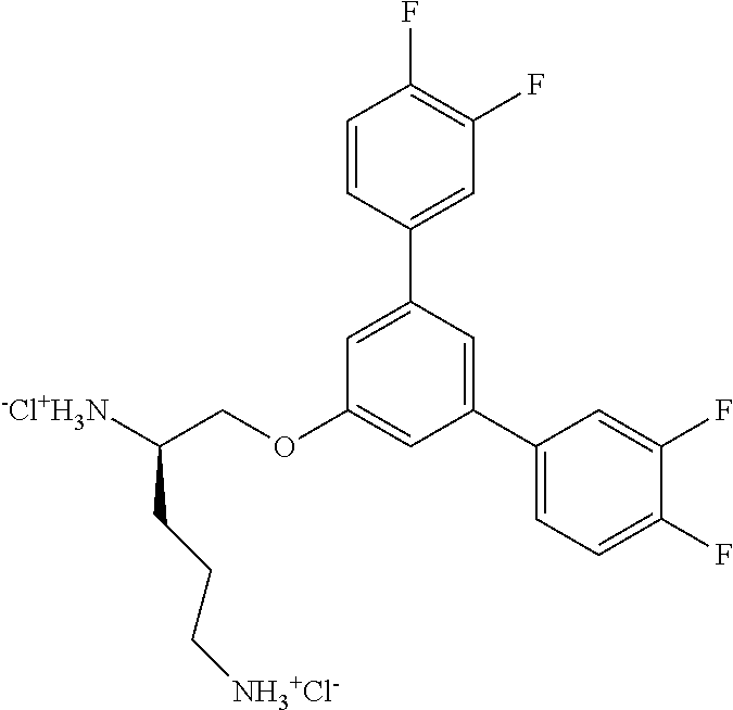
O(CC([-Cl+H3N])CCC[NH3+Cl-])C1=CC(C2=CC=C(F)C(F)=C2)=CC(C2=CC(F)=C(F)C=C2)=C1
